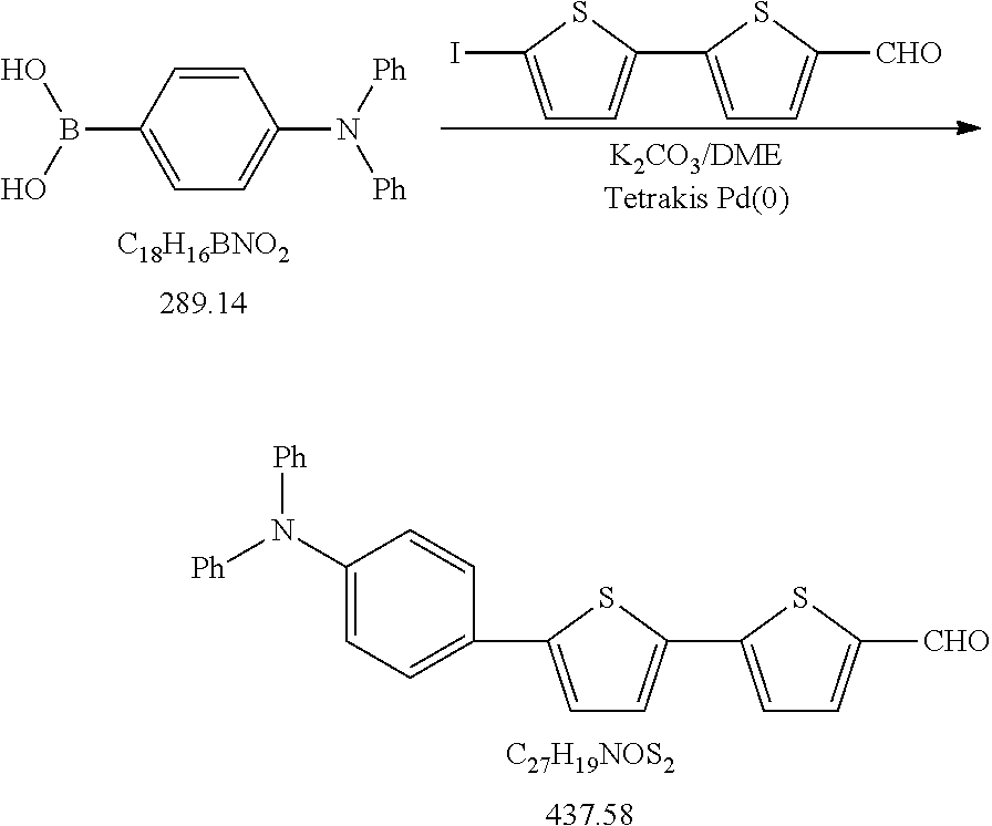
C1=C(C2=CC=C(N([Ph])[Ph])C=C2)SC(C2=CC=C([CHO])S2)=C1.[C27H19NOS2].[437.58].C1(B(O)O)=CC=C(N([Ph])[Ph])C=C1.[C18H16BNO2].[289.14].C1=C(I)SC(C2=CC=C([CHO])S2)=C1
